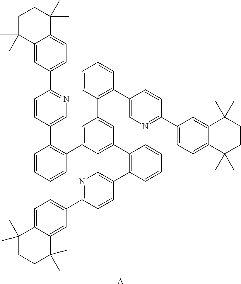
C1=CC=CC(C2=CC(C3=C(C4=CN=C(C5=CC=C6C(=C5)C(C)(C)CCC6(C)C)C=C4)C=CC=C3)=CC(C3=C(C4=CN=C(C5=CC=C6C(=C5)C(C)(C)CCC6(C)C)C=C4)C=CC=C3)=C2)=C1C1=CN=C(C2=CC=C3C(=C2)C(C)(C)CCC3(C)C)C=C1.[A]
